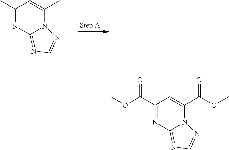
C1(C)=NC2=NC=NN2C(C)=C1.C1(C(=O)OC)=NC2=NC=NN2C(C(=O)OC)=C1
